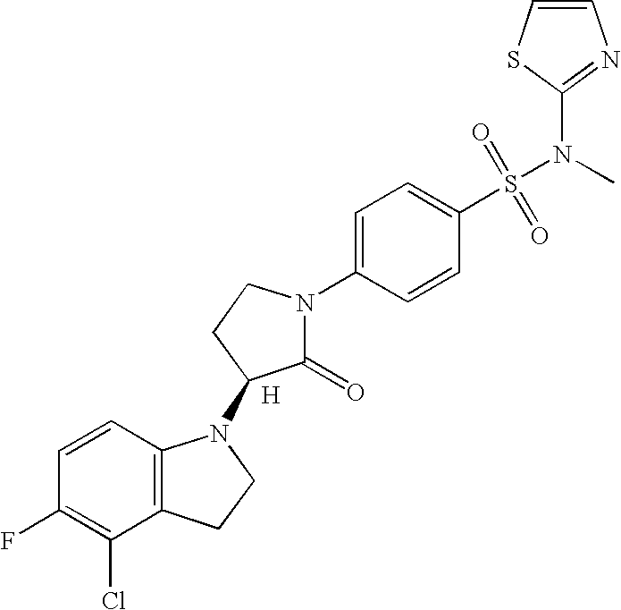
C1=CC2=C(C(Cl)=C1F)CCN2C1C(=O)N(C2=CC=C(S(=O)(=O)N(C3=NC=CS3)C)C=C2)CC1.[H]
